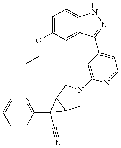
CCOC1=CC=C2C(=C1)C(C1=CC=NC(N3CC4C(C3)C4(C3=NC=CC=C3)C#N)=C1)=NN2
